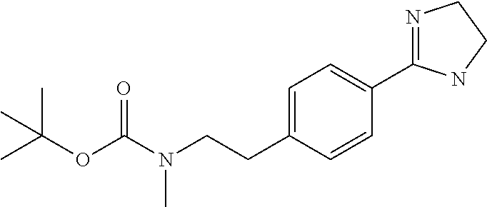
C1=C(CCN(C(OC(C)(C)C)=O)C)C=CC(C2=NCCN2)=C1
